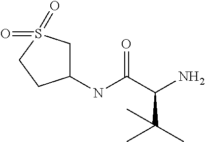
C1(NC(C(N)C(C)(C)C)=O)CS(=O)(=O)CC1
